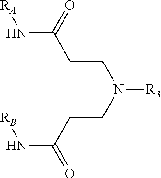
N(C(=O)CCN([R3])CCC(N[RB])=O)[RA]
